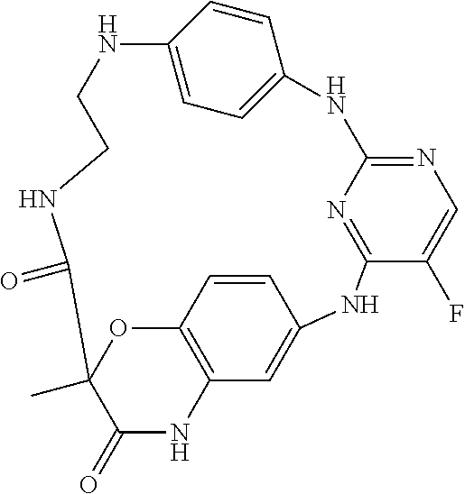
N1C2=CC=C(C=C2)NC2=NC=C(F)C(=N2)NC2=CC3=C(C=C2)OC(C)(C(=O)N3)C(=O)NCC1
